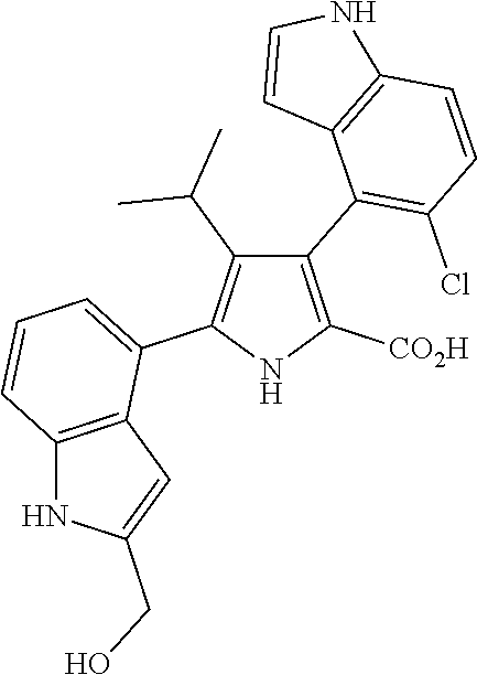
C1(C2=C(Cl)C=CC3=C2C=CN3)=C([CO2H])NC(C2=CC=CC3=C2C=C(CO)N3)=C1C(C)C
